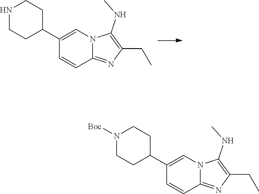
C12=NC(CC)=C(NC)N1C=C(C1CCNCC1)C=C2.C1=CC2=NC(CC)=C(NC)N2C=C1C1CCN([Boc])CC1
